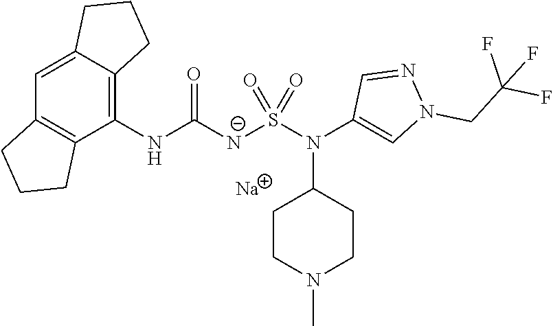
C1(NC(=O)[N-]S(N(C2=CN(CC(F)(F)F)N=C2)C2CCN(C)CC2)(=O)=O)=C2C(=CC3=C1CCC3)CCC2.[Na]
